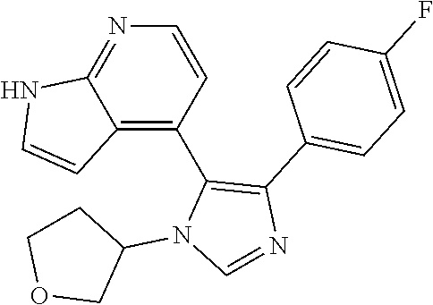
C1=CN=C2C(=C1C1=C(C3=CC=C(F)C=C3)N=CN1C1CCOC1)C=CN2
